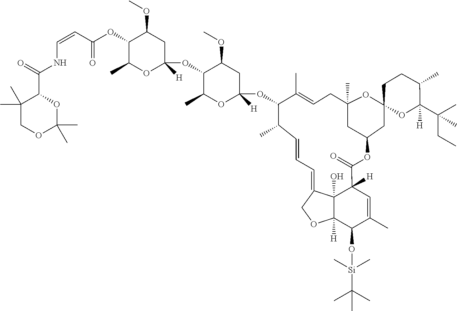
O(C1C(C)=CC2([H])C3(O)C1([H])OCC3=CC=CC(C)C(OC1([H])CC(OC)C(OC3([H])CC(OC)C(OC(C=CNC(C4C(C)(C)COC(C)(C)O4)=O)=O)C(C)O3)C(C)O1)C(C)=CCC1(C)OC3(CC(C1)OC2=O)CCC(C)C(C(CC)(C)C)([H])O3)[Si](C)(C)C(C)(C)C
